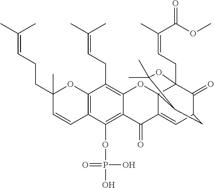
C12=C(OP(O)(=O)O)C3=C(C(CC=C(C)C)=C1OC14C(=CC5C(=O)C1(CC=C(C)C(=O)OC)OC(C)(C)C4C5)C2=O)OC(C)(CCC=C(C)C)C=C3
